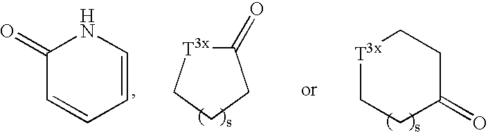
C1(=O)[T3x]CCC1.[T3x]1CCC(=O)CC1.C1(=O)C=CC=CN1
